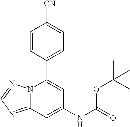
C12=NC=NN1C(C1=CC=C([CN])C=C1)=CC(NC(=O)OC(C)(C)C)=C2
